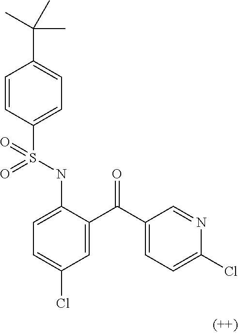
C1=CC(S(NC2=CC=C(Cl)C=C2C(C2=CC=C(Cl)N=C2)=O)(=O)=O)=CC=C1C(C)(C)C
